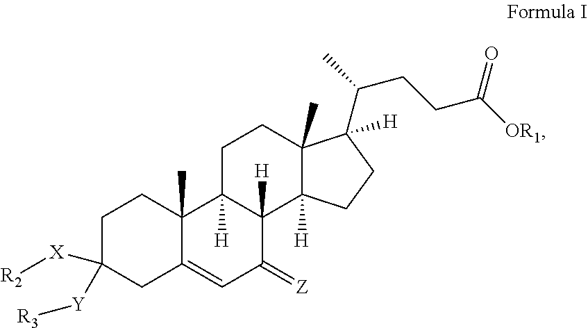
C1C([X][R2])([Y][R3])CC2=CC(=[Z])C3([H])C([H])(C2(C)C1)CCC1(C)C3([H])CCC1(C(C)CCC([OR1])=O)[H]
